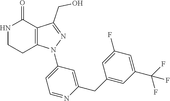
C12=C(C(CO)=NN1C1=CC=NC(CC3=CC(C(F)(F)F)=CC(F)=C3)=C1)C(=O)NCC2
